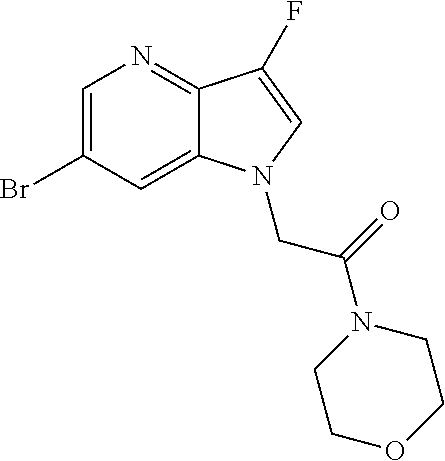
C1=C(Br)C=C2C(=N1)C(F)=CN2CC(=O)N1CCOCC1
